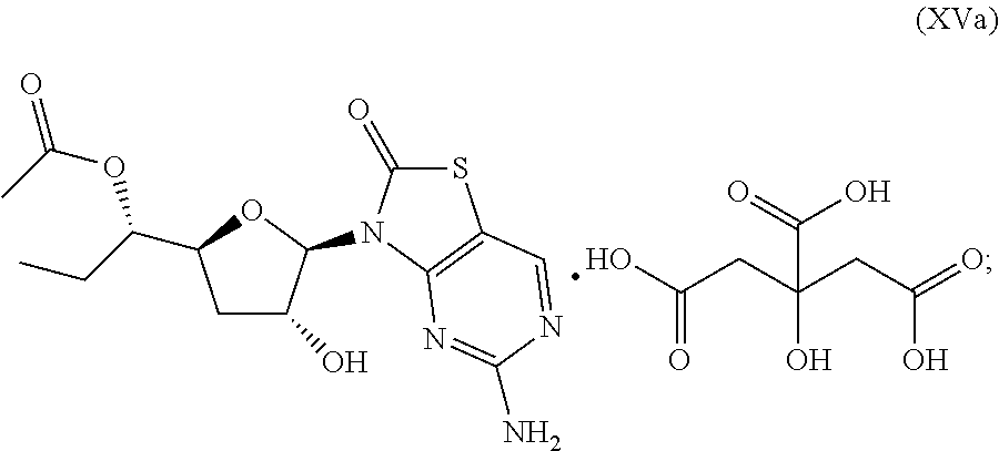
C1C(O)C(N2C(=O)SC3=C2N=C(N)N=C3)OC1C(CC)OC(=O)C.OC(CC(CC(=O)O)(O)C(=O)O)=O
